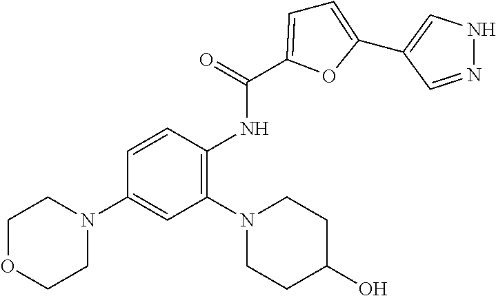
C1=C(C2=CNN=C2)OC(C(=O)NC2=C(N3CCC(O)CC3)C=C(N3CCOCC3)C=C2)=C1
